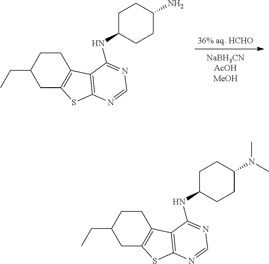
[36% aq. HCHO].N(C1CCC(N)CC1)C1=NC=NC2=C1C1=C(CC(CC)CC1)S2.N(C1CCC(N(C)C)CC1)C1=NC=NC2=C1C1=C(CC(CC)CC1)S2
